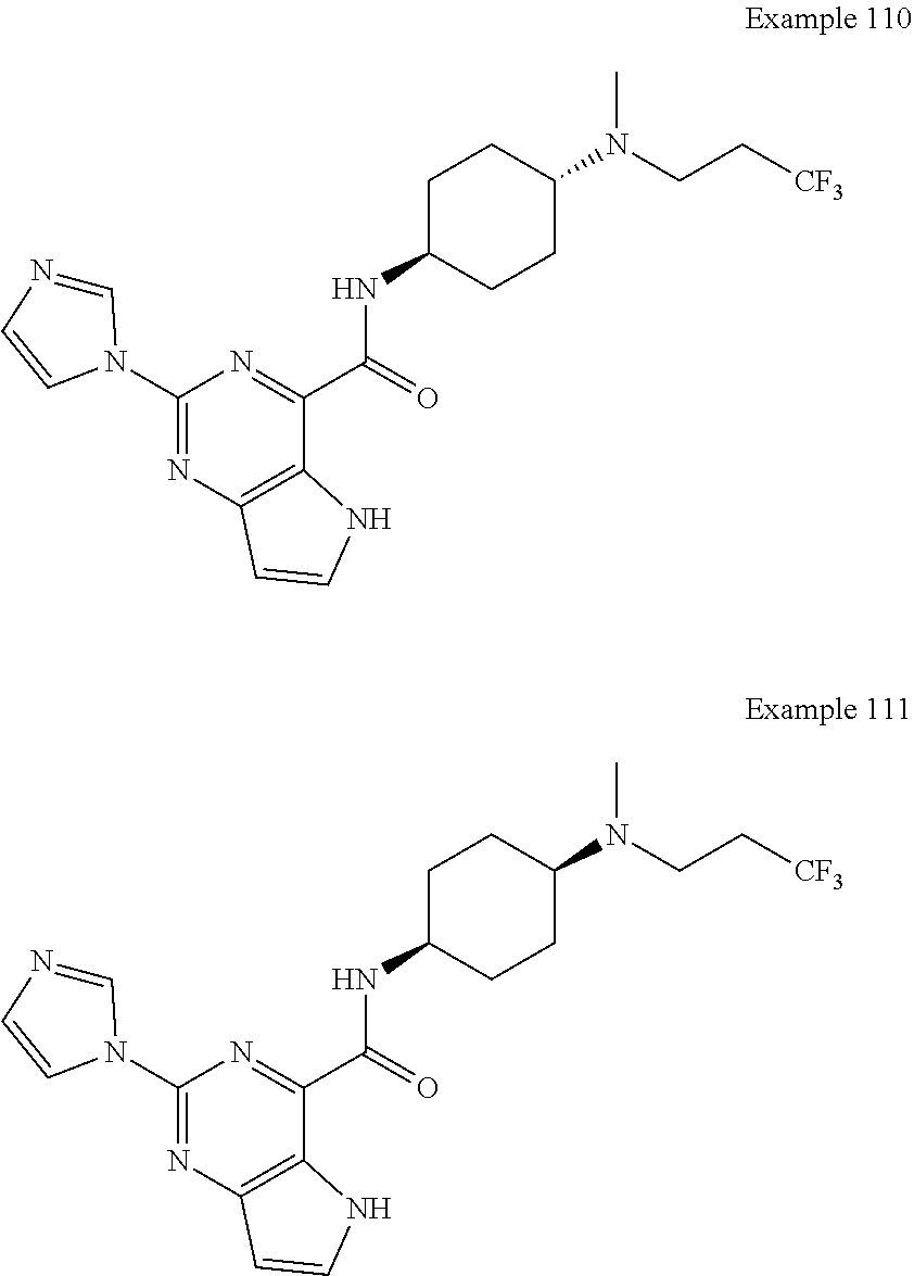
C1(N2C=NC=C2)=NC2=C(C(C(=O)NC3CCC(N(CC[CF3])C)CC3)=N1)NC=C2.C1(N2C=NC=C2)=NC2=C(C(C(=O)NC3CCC(N(CC[CF3])C)CC3)=N1)NC=C2
